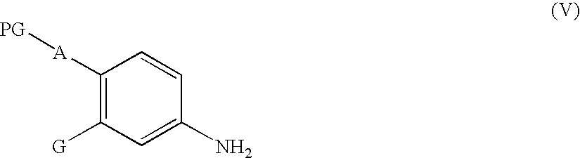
C1([A][PG])=C([G])C=C(N)C=C1
